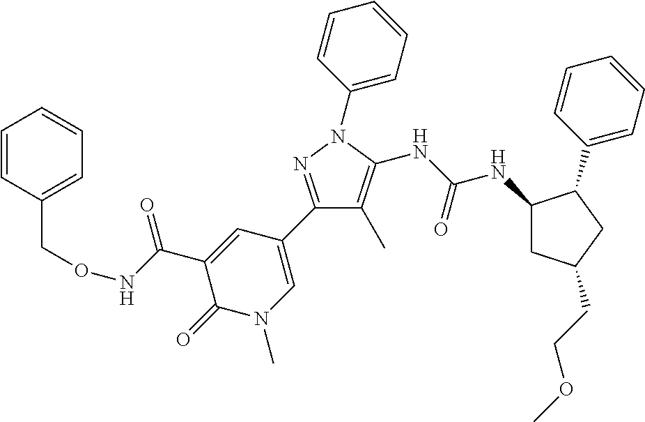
C1(C2=CN(C)C(=O)C(C(=O)NOCC3=CC=CC=C3)=C2)=NN(C2=CC=CC=C2)C(NC(NC2CC(CCOC)CC2C2=CC=CC=C2)=O)=C1C
